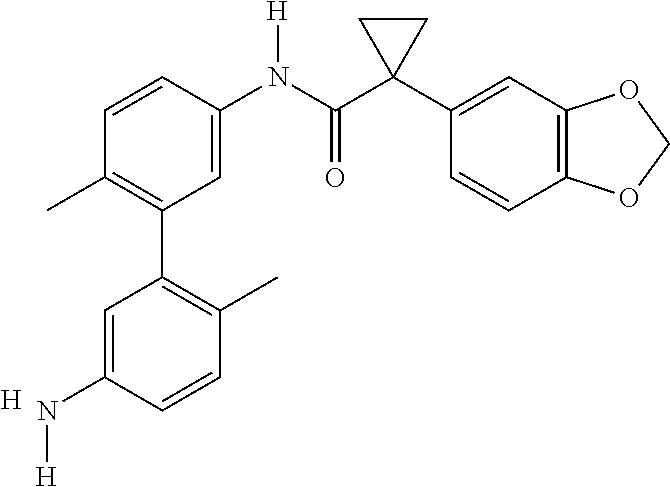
C1=C(N(C(C2(C3=CC4=C(C=C3)OCO4)CC2)=O)[H])C=CC(C)=C1C1=C(C)C=CC(N[H])=C1.[H]
